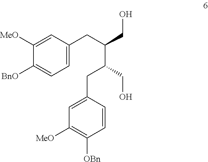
C1=C(CC(CO)C(CC2=CC([MeO])=C([OBn])C=C2)CO)C=C([MeO])C([BnO])=C1
